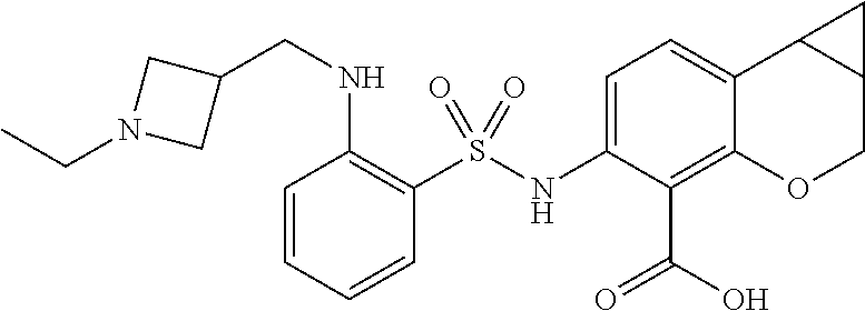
C1(NS(C2=C(NCC3CN(CC)C3)C=CC=C2)(=O)=O)=CC=C2C(=C1C(O)=O)OCC1C2C1
